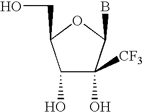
C1(O)C([CF3])(O)C(B)OC1CO
